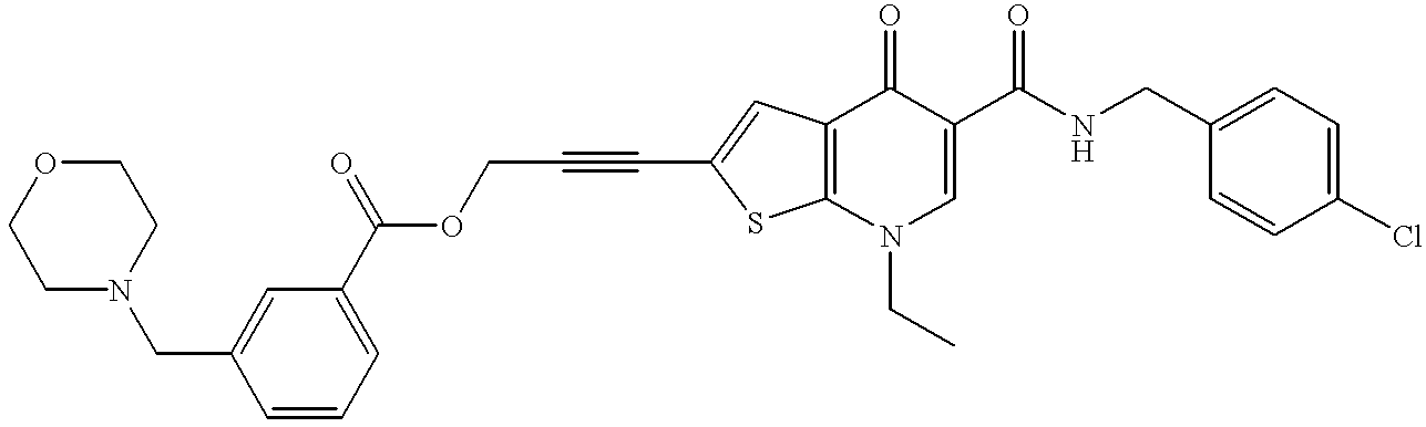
C1(CNC(C2=CN(CC)C3=C(C2=O)C=C(C#CCOC(C2=CC=CC(CN4CCOCC4)=C2)=O)S3)=O)=CC=C(Cl)C=C1
